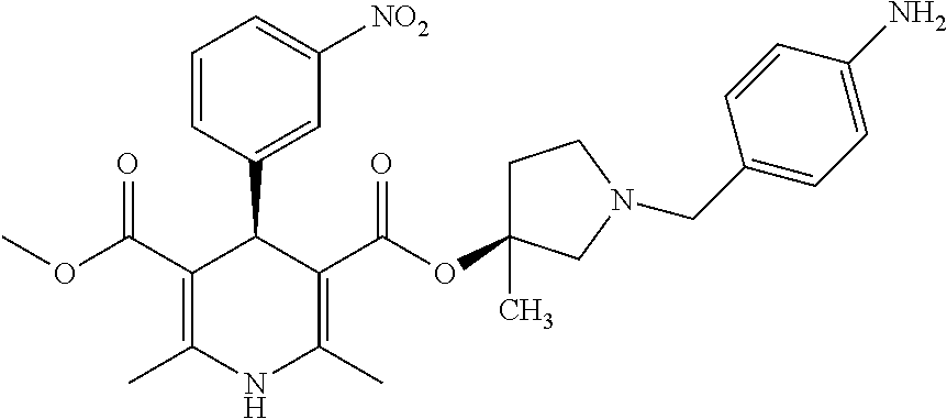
C1=CC(C2C(C(OC)=O)=C(C)NC(C)=C2C(OC2(C)CCN(CC3=CC=C(N)C=C3)C2)=O)=CC([NO2])=C1
